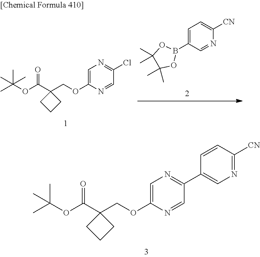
CC(OC(C1(COC2=CN=C(C3=CN=C([CN])C=C3)C=N2)CCC1)=O)(C)C.C1=C(B2OC(C)(C)C(C)(C)O2)C=NC([CN])=C1.CC(OC(C1(COC2=CN=C(Cl)C=N2)CCC1)=O)(C)(C)C
